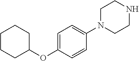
C1CCC(OC2=CC=C(N3CCNCC3)C=C2)CC1
